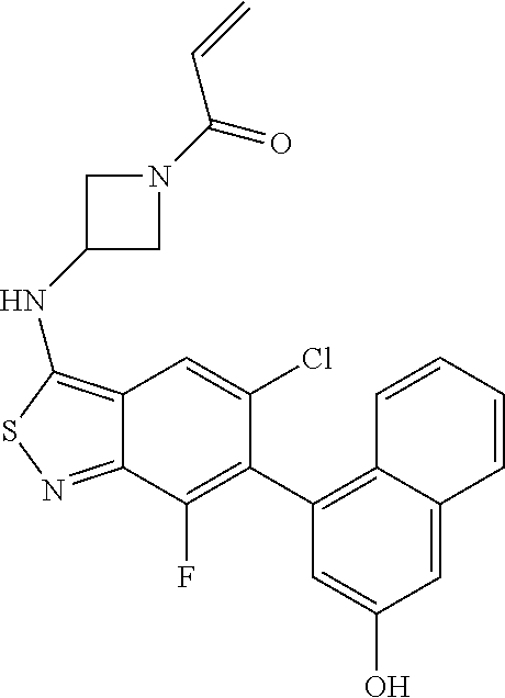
C12=C(NC3CN(C(=O)C=C)C3)SN=C1C(F)=C(C1=C3C(=CC(O)=C1)C=CC=C3)C(Cl)=C2
